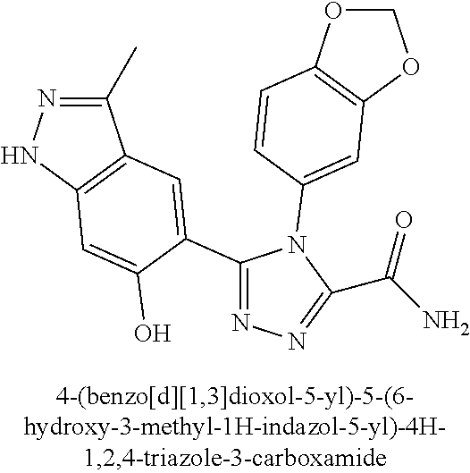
C1(C)=NNC2=C1C=C(C1=NN=C(C(N)=O)N1C1=CC3=C(OCO3)C=C1)C(O)=C2
